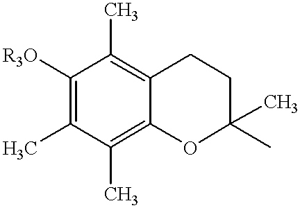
C1([R3O])=C(C)C(C)=C2C(=C1C)CCC(C)(C)O2
